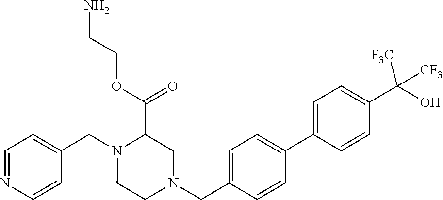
C1=NC=CC(CN2CCN(CC3=CC=C(C4=CC=C(C(O)([CF3])[CF3])C=C4)C=C3)CC2C(=O)OCCN)=C1
